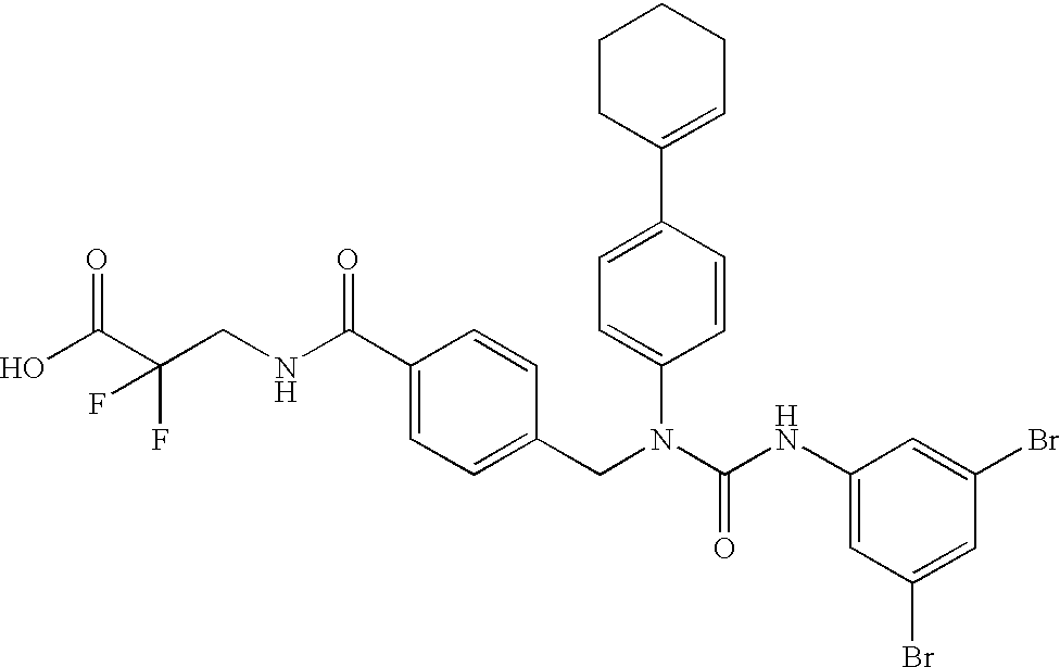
OC(C(CNC(C1=CC=C(CN(C(NC2=CC(Br)=CC(Br)=C2)=O)C2=CC=C(C3=CCCCC3)C=C2)C=C1)=O)(F)F)=O
